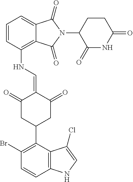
C1(NC=C2C(=O)CC(C3=C(Br)C=CC4=C3C(Cl)=CN4)CC2=O)=C2C(=CC=C1)C(=O)N(C1C(=O)NC(=O)CC1)C2=O
